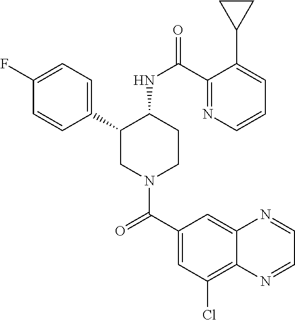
C1(F)=CC=C(C2CN(C(C3=CC(Cl)=C4C(=C3)N=CC=N4)=O)CCC2NC(=O)C2=NC=CC=C2C2CC2)C=C1
